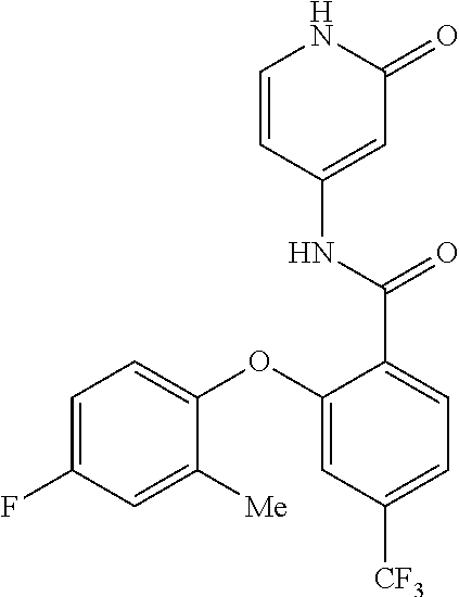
C1=CC(NC(=O)C2=CC=C([CF3])C=C2OC2=CC=C(F)C=C2[Me])=CC(=O)N1
